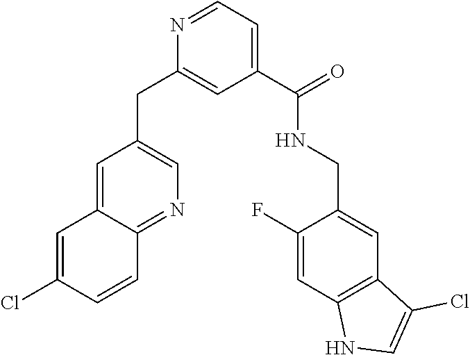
C1(C(NCC2=CC3=C(C=C2F)NC=C3Cl)=O)=CC=NC(CC2=CN=C3C(=C2)C=C(Cl)C=C3)=C1
